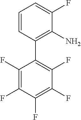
C1(F)=C(F)C(F)=C(F)C(F)=C1C1=C(N)C(F)=CC=C1
